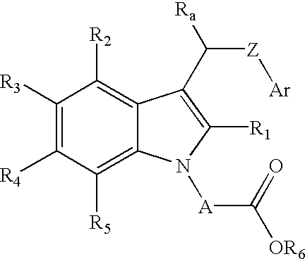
C1([R3])=C([R4])C([R5])=C2C(=C1[R2])C(C([Ra])[Z][Ar])=C([R1])N2[A]C([OR6])=O
